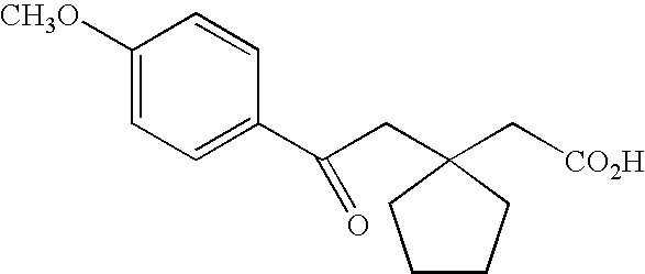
[CH3O]C1=CC=C(C(CC2(C[CO2H])CCCC2)=O)C=C1
